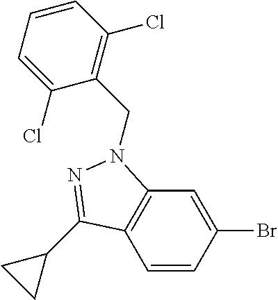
C1=CC(Br)=CC2=C1C(C1CC1)=NN2CC1=C(Cl)C=CC=C1Cl
